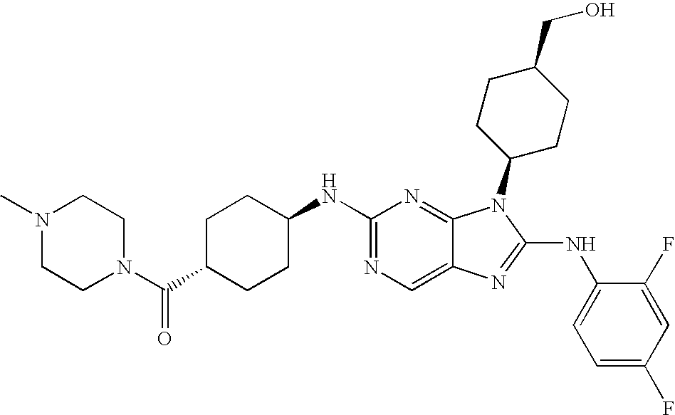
C1(NC2CCC(C(=O)N3CCN(C)CC3)CC2)=NC=C2C(=N1)N(C1CCC(CO)CC1)C(NC1=CC=C(F)C=C1F)=N2
